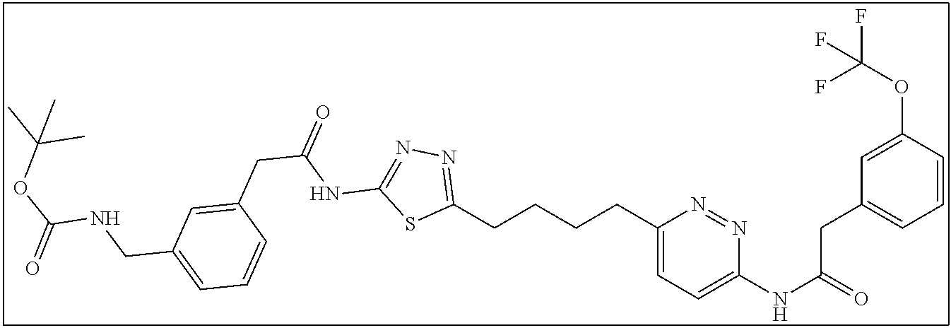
C1(CCCCC2=NN=C(NC(CC3=CC(CNC(OC(C)(C)C)=O)=CC=C3)=O)S2)=CC=C(NC(=O)CC2=CC=CC(OC(F)(F)F)=C2)N=N1
